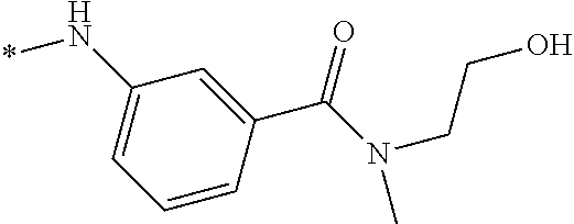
C1(N*)=CC=CC(C(=O)N(CCO)C)=C1
